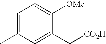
C1(C[CO2H])=CC(C)=CC=C1[OMe]
